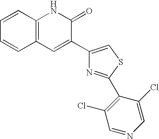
C1=CC2=C(C=C1)C=C(C1=CSC(C3=C(Cl)C=NC=C3Cl)=N1)C(=O)N2
